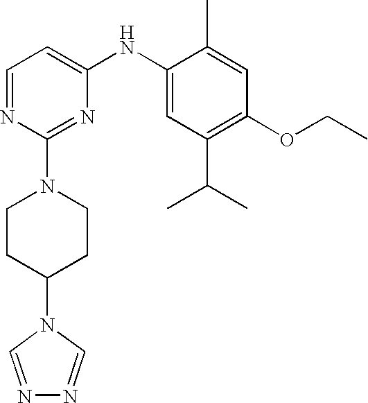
C1=NC(N2CCC(N3C=NN=C3)CC2)=NC(NC2=CC(C(C)C)=C(OCC)C=C2C)=C1
